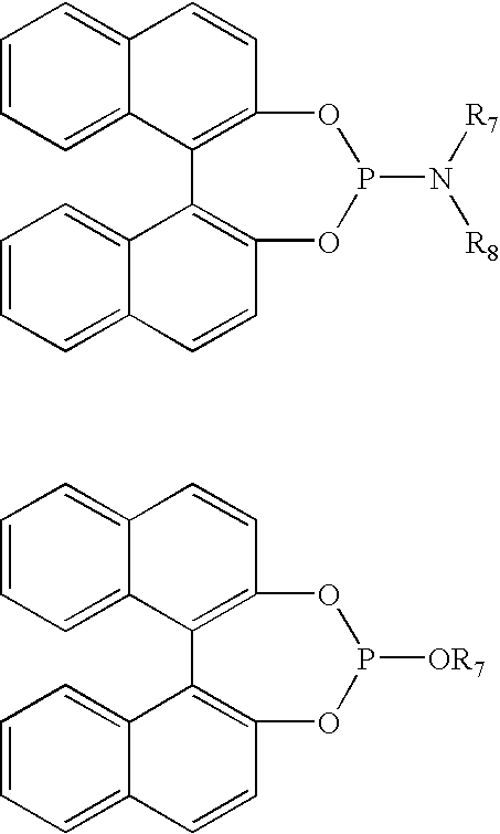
C1=CC=C2C(=C1)C=CC1=C2C2=C(OP(N([R7])[R8])O1)C=CC1=CC=CC=C12.C1=CC=C2C(=C1)C=CC1=C2C2=C(OP([OR7])O1)C=CC1=CC=CC=C12
